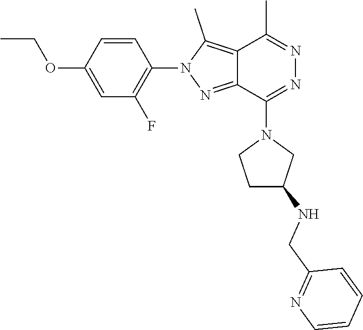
C1=C(OCC)C=CC(N2N=C3C(=C2C)C(C)=NN=C3N2CCC(NCC3=NC=CC=C3)C2)=C1F
